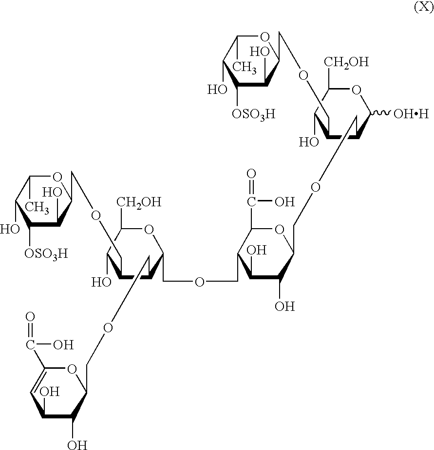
C1(O)C(COCC2C(O)C([OSO3H])C(O)C(C)O2)C(COCC2C(O)C(O)C(CCOCC3C(COCC4C(O)C(O)C=C(C(=O)O)O4)C(COCC4C(O)C([OSO3H])C(O)C(C)O4)C(O)C([CH2OH])O3)C(C(O)=O)O2)C([OHH])OC1[CH2OH]
